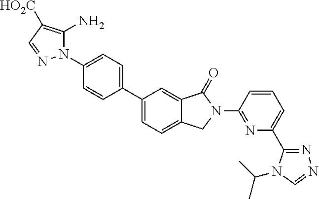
C1(N2C(N)=C([HO2C])C=N2)=CC=C(C2=CC=C3C(=C2)C(=O)N(C2=NC(C4=NN=CN4C(C)C)=CC=C2)C3)C=C1
